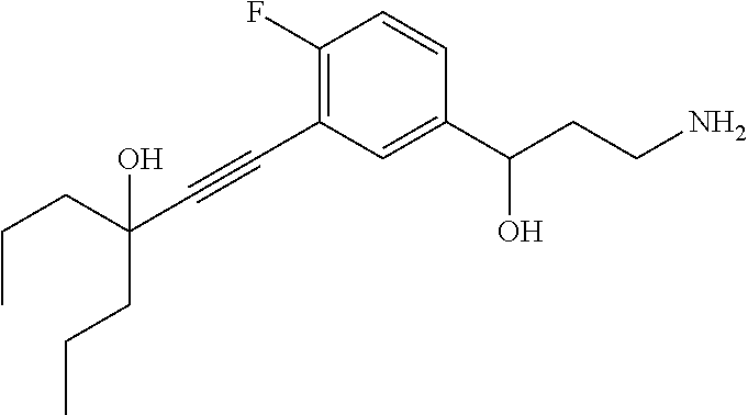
C1=CC(C(CCN)O)=CC(C#CC(CCC)(CCC)O)=C1F
